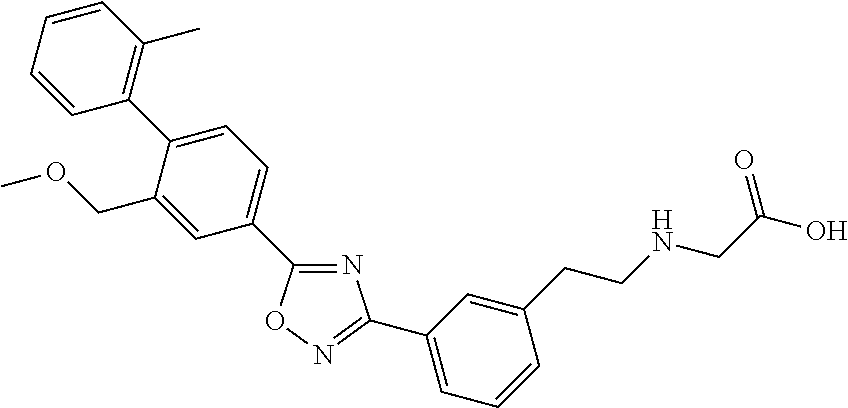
C1=CC=CC(C2=CC=C(C3=NC(C4=CC=CC(CCNCC(O)=O)=C4)=NO3)C=C2COC)=C1C
